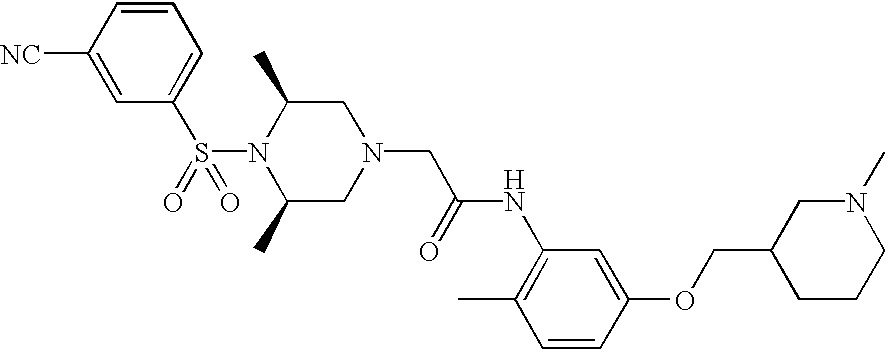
C1=CC([NC])=CC(S(N2C(C)CN(CC(NC3=C(C)C=CC(OCC4CCCN(C)C4)=C3)=O)CC2C)(=O)=O)=C1
